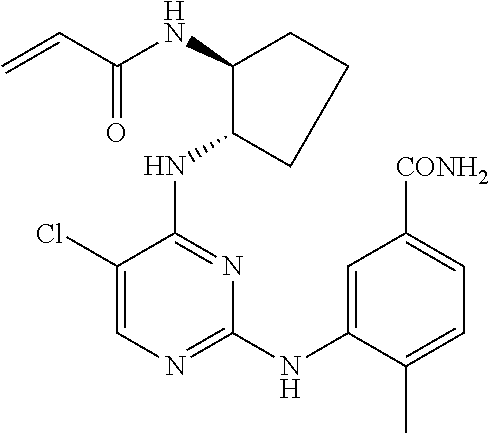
C1(NC2C(NC(C=C)=O)CCC2)=NC(NC2=CC([CONH2])=CC=C2C)=NC=C1Cl
